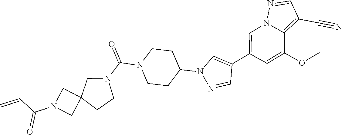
C1=C(C2=CN(C3CCN(C(N4CC5(CC4)CN(C(C=C)=O)C5)=O)CC3)N=C2)C=C(OC)C2=C(C#N)C=NN12
